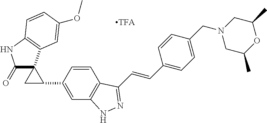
C1=CC(C2CC23C(=O)NC2=C3C=C(OC)C=C2)=CC2=C1C(C=CC1=CC=C(CN3CC(C)OC(C)C3)C=C1)=NN2
